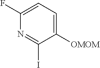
C1([OMOM])=CC=C(F)N=C1I
